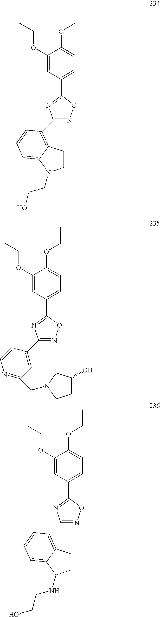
C1CC2=C(C3=NOC(C4=CC=C(OCC)C(OCC)=C4)=N3)C=CC=C2N1CCO.C1(C2=CC(CN3CC(O)CC3)=NC=C2)=NOC(C2=CC=C(OCC)C(OCC)=C2)=N1.C1CC2=C(C3=NOC(C4=CC=C(OCC)C(OCC)=C4)=N3)C=CC=C2C1NCCO
